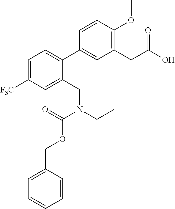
C1=C([F3C])C=C(CN(CC)C(=O)OCC2=CC=CC=C2)C(C2=CC(CC(=O)O)=C(OC)C=C2)=C1
